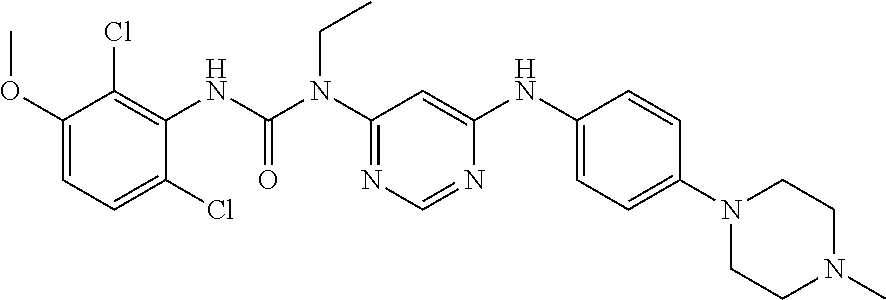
C1(OC)=CC=C(Cl)C(NC(N(C2=NC=NC(NC3=CC=C(N4CCN(C)CC4)C=C3)=C2)CC)=O)=C1Cl
